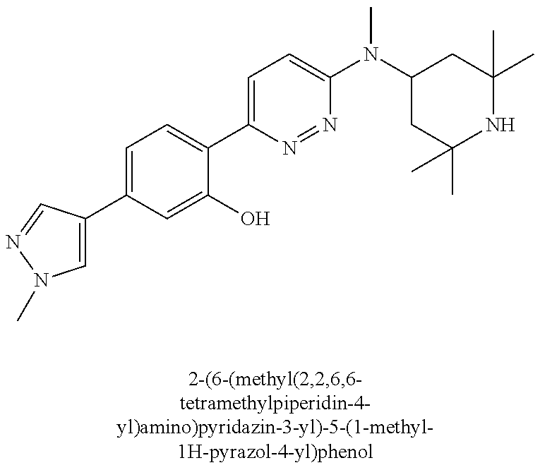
C1(C2=CN(C)N=C2)=CC=C(C2=CC=C(N(C3CC(C)(C)NC(C)(C)C3)C)N=N2)C(O)=C1
